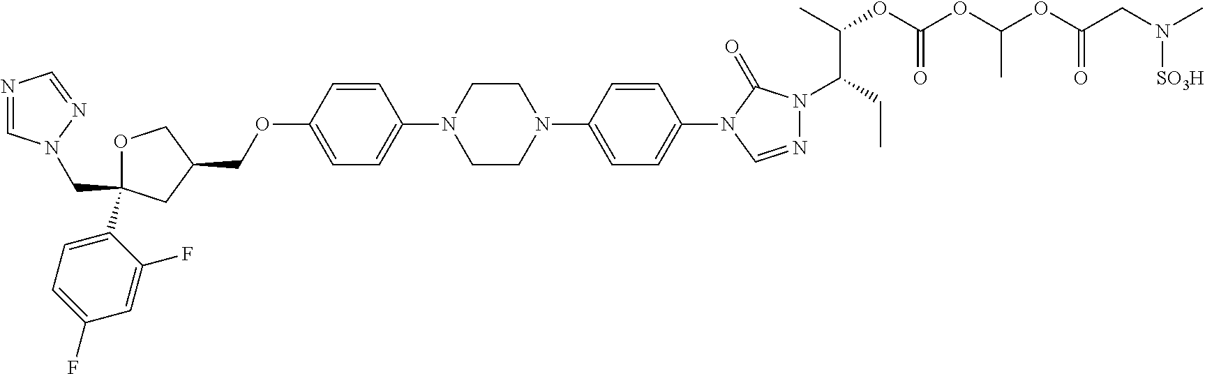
C1OC(C2=CC=C(F)C=C2F)(CN2C=NC=N2)CC1COC1=CC=C(N2CCN(C3=CC=C(N4C=NN(C(CC)C(C)OC(OC(OC(CN(C)[SO3H])=O)C)=O)C4=O)C=C3)CC2)C=C1
